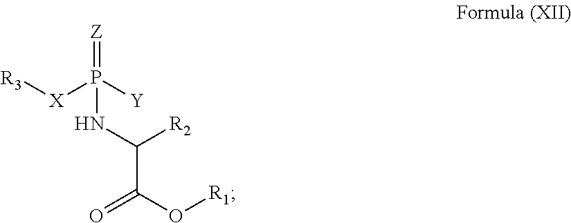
[R3][X]P([Y])(=[Z])NC(C(O[R1])=O)[R2]
